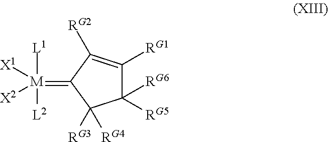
C1([RG6])([RG5])C([RG1])=C([RG2])C(=[M]([X1])([X2])([L1])[L2])C1([RG4])[RG3]
